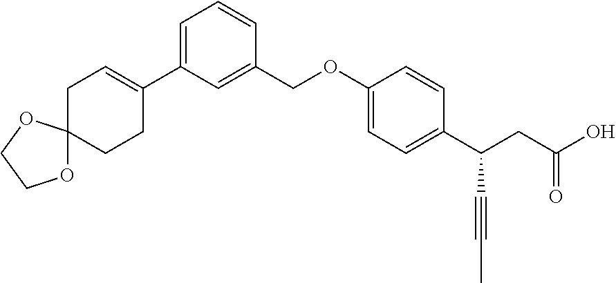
C1C=C(C2=CC=CC(COC3=CC=C(C(CC(O)=O)C#CC)C=C3)=C2)CCC12OCCO2
